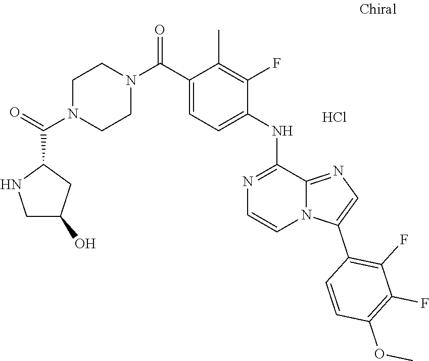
O(C)C1=C(F)C(F)=C(C2=CN=C3N2C=CN=C3NC2=CC=C(C(N3CCN(C(=O)C4NCC(O)C4)CC3)=O)C(C)=C2F)C=C1.Cl
